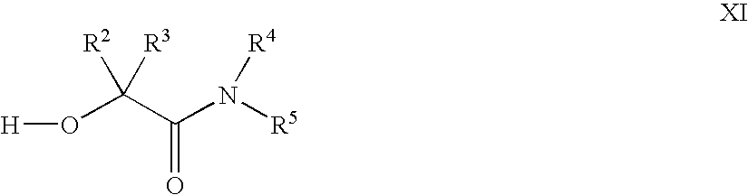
[H]OC(C(=O)N([R5])[R4])([R2])[R3]
